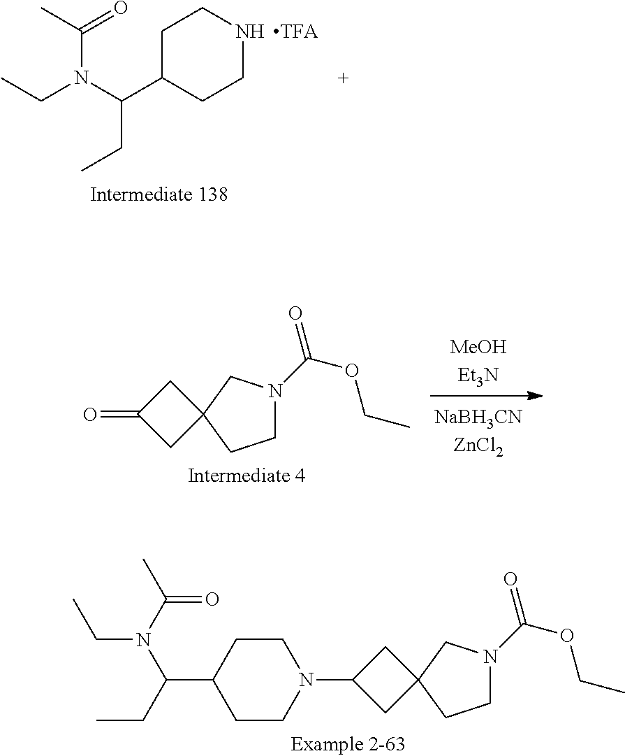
C(CC)(C1CCNCC1)N(CC)C(C)=O.N1(C(=O)OCC)CCC2(C1)CC(=O)C2.N1(C(=O)OCC)CCC2(C1)CC(N1CCC(C(N(CC)C(C)=O)CC)CC1)C2
